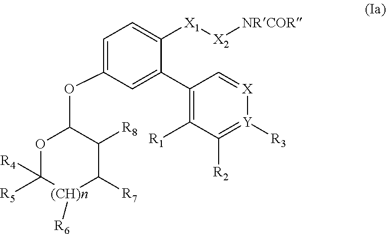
C1=C(OC2OC([R4])([R5])[(CH)n]([R6])C([R7])C2[R8])C=C(C2=C([R1])C([R2])=[Y]([R3])[X]=C2)C([X1][X2][NRCOR])=C1
